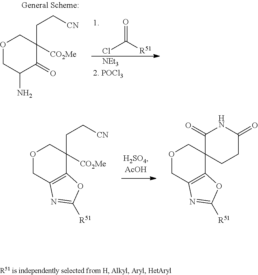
O1CC2=C(C([CO2Me])(CC[CN])C1)OC([R51])=N2.O1CC2=C(C3(C1)CCC(=O)NC3=O)OC([R51])=N2.ClC([R51])=O.[NEt3].O1CC(N)C(=O)C([CO2Me])(CC[CN])C1
